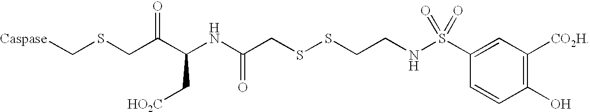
C1(O)=C([CO2H])C=C(S(NCCSSCC(NC(C(CSC[Caspase])=O)C[HO2C])=O)(=O)=O)C=C1
